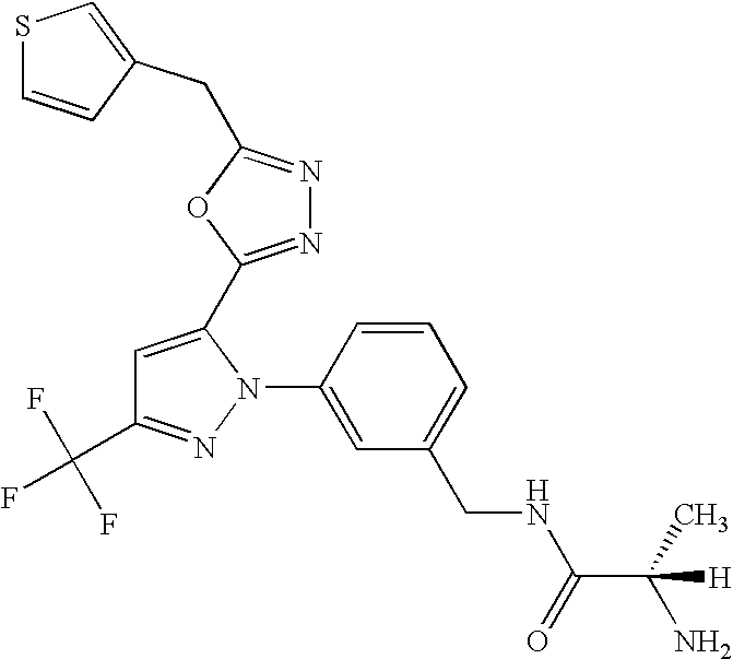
C1=CC(N2C(C3=NN=C(CC4=CSC=C4)O3)=CC(C(F)(F)F)=N2)=CC(CNC(C(C)(N)[H])=O)=C1
